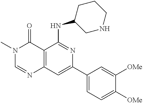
C12=C(C=C(C3=CC=C([OMe])C([OMe])=C3)N=C1NC1CNCCC1)N=CN(C)C2=O
